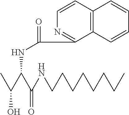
C1=CC2=C(C=CC=C2)C(C(NC(C(C)O)C(NCCCCCCCC)=O)=O)=N1
